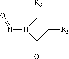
N1(N=O)C(=O)C([R5])C1[R6]
